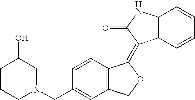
C1=CC(CN2CC(O)CCC2)=CC2=C1C(=C1C3=C(C=CC=C3)NC1=O)OC2
